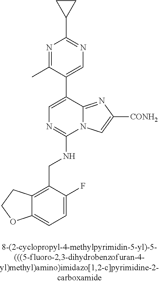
C12=CC=C(F)C(CNC3=NC=C(C4=CN=C(C5CC5)N=C4C)C4=NC([CONH2])=CN34)=C1CCO2
